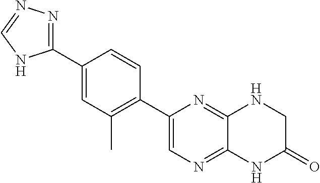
C1(C2=NN=CN2)=CC(C)=C(C2=CN=C3C(=N2)NCC(=O)N3)C=C1
